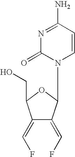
OCC1C(=CF)C(=CF)C(N2C=CC(N)=NC2=O)O1
